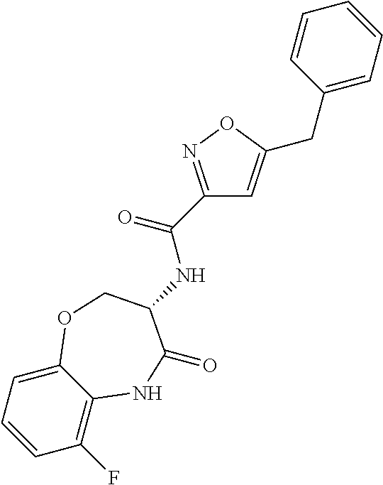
C1(F)=C2C(=CC=C1)OCC(NC(C1=NOC(CC3=CC=CC=C3)=C1)=O)C(=O)N2
